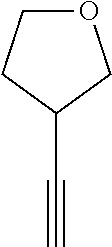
O1CCC(C#C)C1
